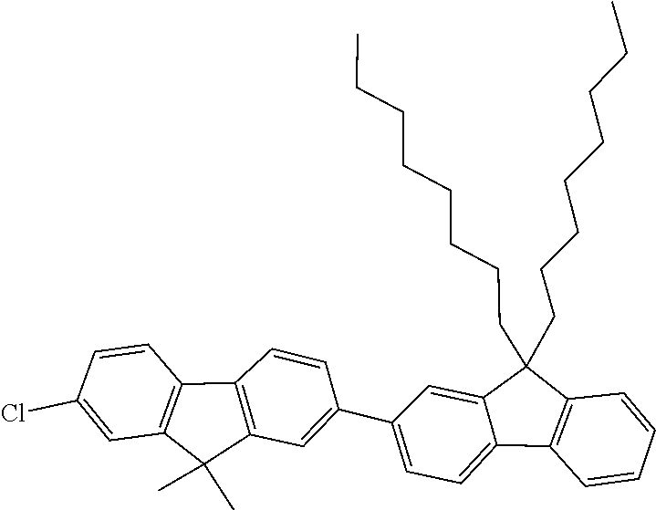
C1=CC(C2=CC=C3C(=C2)C(CCCCCCCC)(CCCCCCCC)C2=C3C=CC=C2)=CC2=C1C1=C(C2(C)C)C=C(Cl)C=C1
